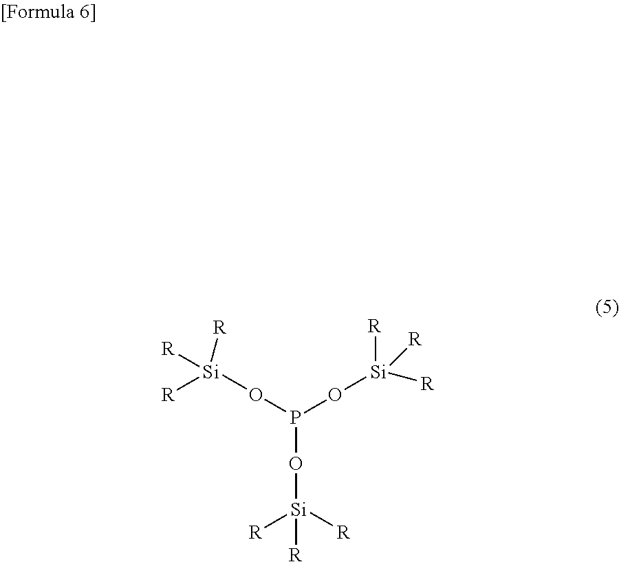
P(O[Si]([R])([R])[R])(O[Si]([R])([R])[R])O[Si]([R])([R])[R]
